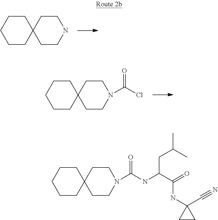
C1CCCCC12CCNCC2.C1CCCCC12CCN(C(Cl)=O)CC2.C(CC(C)C)(NC(N1CCC2(CC1)CCCCC2)=O)C(=O)NC1(C#N)CC1
